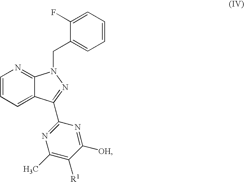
C1=CC=C2C(=N1)N(CC1=CC=CC=C1F)N=C2C1=NC(C)=C([R1])C([OH])=N1
